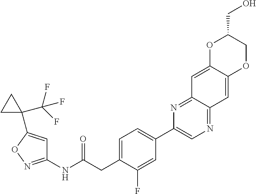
C1(NC(CC2=CC=C(C3=CN=C4C(=N3)C=C3C(=C4)OCC(CO)O3)C=C2F)=O)=NOC(C2(C(F)(F)F)CC2)=C1
